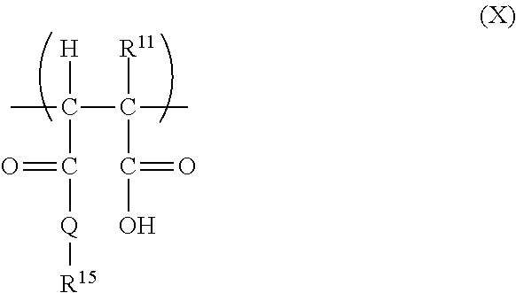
CC(C(C)([R11])C(=O)O)([H])C(=O)[Q][R15]
